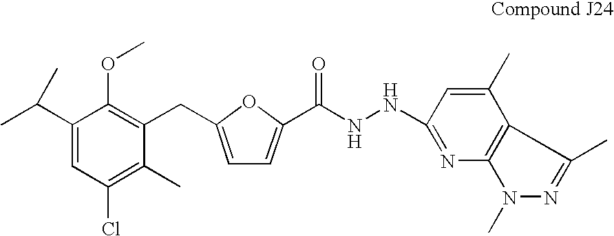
C1(CC2=C(OC)C(C(C)C)=CC(Cl)=C2C)=CC=C(C(NNC2=NC3=C(C(C)=C2)C(C)=NN3C)=O)O1
